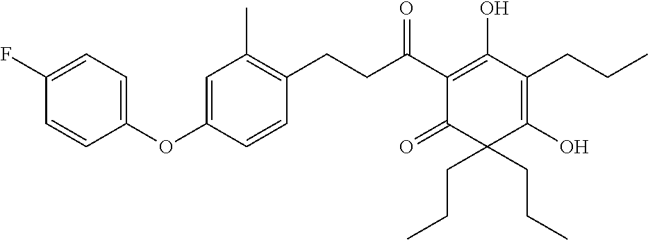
C(C(C1=C(O)C(CCC)=C(O)C(CCC)(CCC)C1=O)=O)CC1=C(C)C=C(OC2=CC=C(F)C=C2)C=C1
